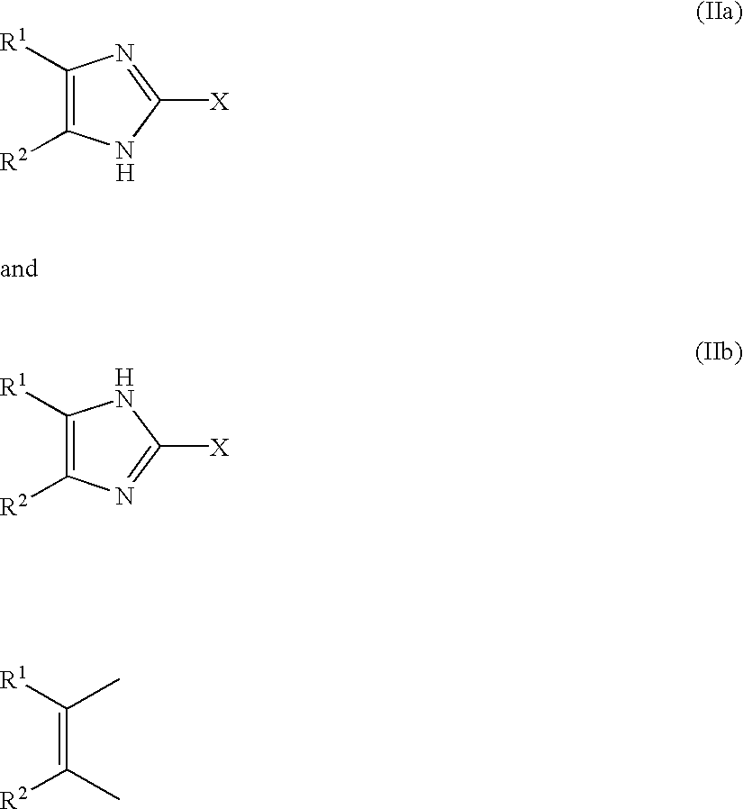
C1([R1])=C([R2])NC([X])=N1.[H].C1([R1])=C([R2])N=C([X])N1.[H].C(=C(C)[R2])([R1])C
